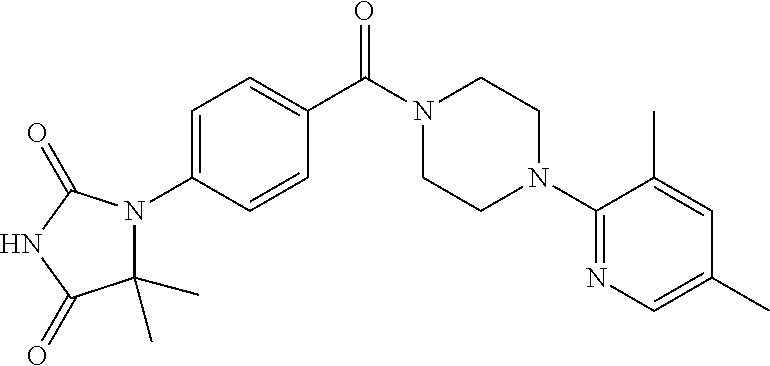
C1=C(N2C(C)(C)C(=O)NC2=O)C=CC(C(=O)N2CCN(C3=NC=C(C)C=C3C)CC2)=C1
